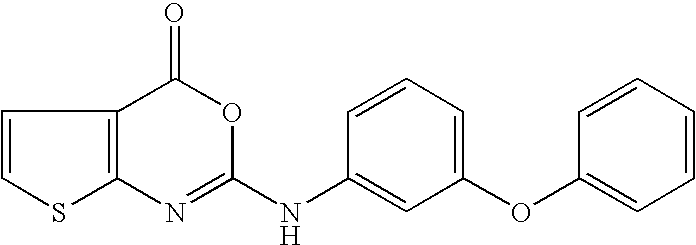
C12=C(C(=O)OC(NC3=CC(OC4=CC=CC=C4)=CC=C3)=N1)C=CS2
